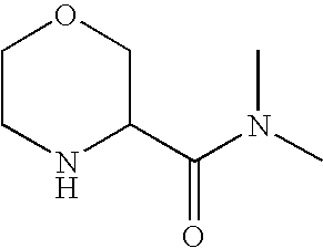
C1CNC(C(N(C)C)=O)CO1
